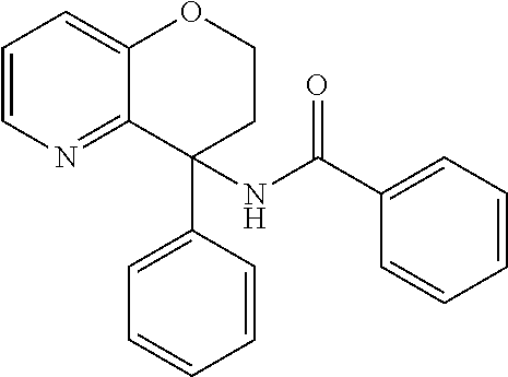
C1=CN=C2C(=C1)OCCC2(NC(C1=CC=CC=C1)=O)C1=CC=CC=C1
